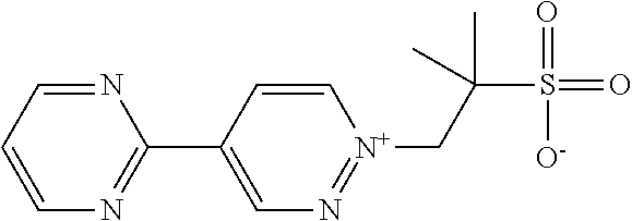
C1=NC(C2=CN=[N+](CC(S(=O)(=O)[O-])(C)C)C=C2)=NC=C1
